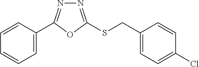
C1=C(C2=NN=C(SCC3=CC=C(Cl)C=C3)O2)C=CC=C1
